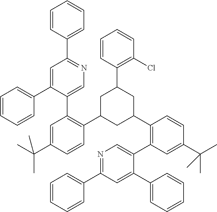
C1=CC(C2=NC=C(C3=C(C4CC(C5=C(C6=CN=C(C7=CC=CC=C7)C=C6C6=CC=CC=C6)C=C(C(C)(C)C)C=C5)CC(C5=C(Cl)C=CC=C5)C4)C=CC(C(C)(C)C)=C3)C(C3=CC=CC=C3)=C2)=CC=C1
